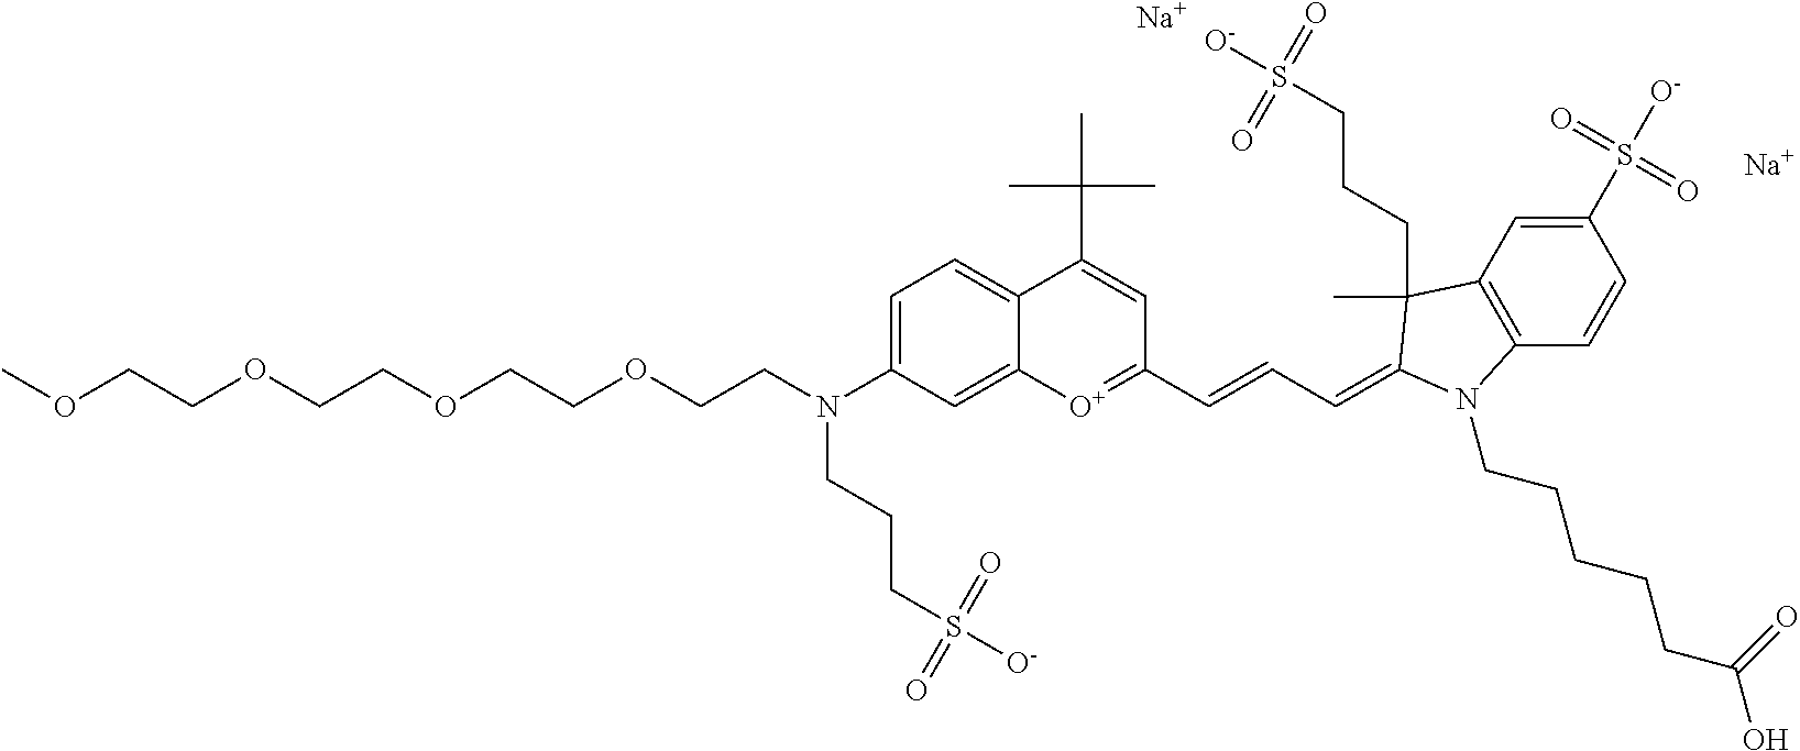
C1=C(N(CCOCCOCCOCCOC)CCCS([O-])(=O)=O)C=C2C(=C1)C(C(C)(C)C)=CC(C=CC=C1C(C)(CCCS([O-])(=O)=O)C3=C(C=CC(S([O-])(=O)=O)=C3)N1CCCCCC(O)=O)=[O+]2.[Na].[Na]
